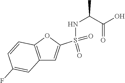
C12=C(OC(S(=O)(=O)NC(C(O)=O)C)=C1)C=CC(F)=C2
